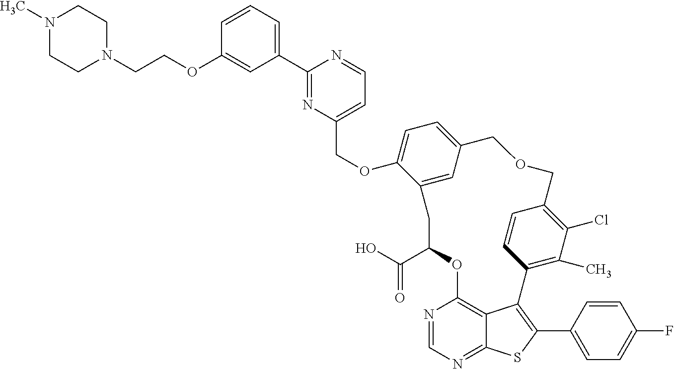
C1(C2=NC(COC3=CC=C4C=C3CC(C(O)=O)OC3=C5C(=NC=N3)SC(C3=CC=C(F)C=C3)=C5C3=C(C)C(Cl)=C(C=C3)COC4)=CC=N2)=CC=CC(OCCN2CCN(C)CC2)=C1
